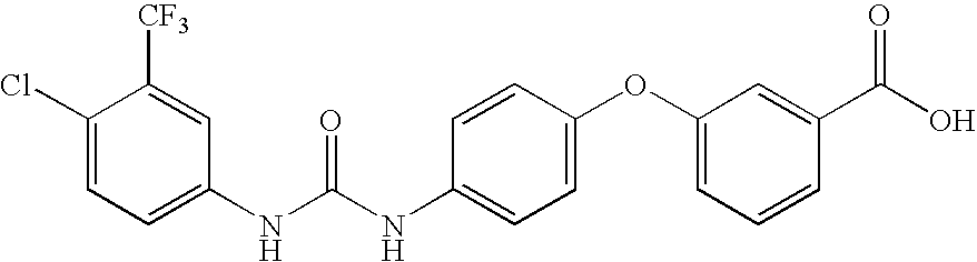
C1(NC(NC2=CC=C(OC3=CC=CC(C(O)=O)=C3)C=C2)=O)=CC=C(Cl)C([CF3])=C1
